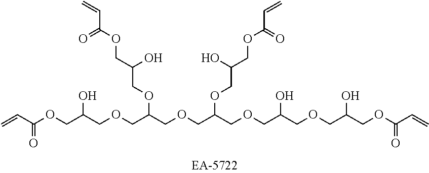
C=CC(OCC(COCC(COCC(COCC(COCC(COC(C=C)=O)O)O)OCC(COC(C=C)=O)O)OCC(COC(C=C)=O)O)O)=O
